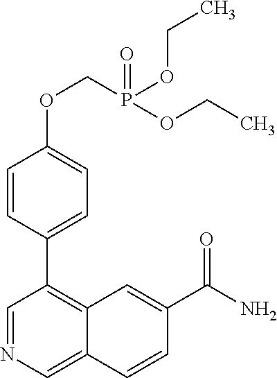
C1(OCP(OCC)(=O)OCC)=CC=C(C2=C3C(=CN=C2)C=CC(C(N)=O)=C3)C=C1
